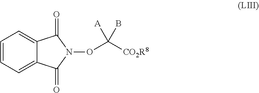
C1=CC=C2C(=C1)C(=O)N(OC([CO2R8])([A])B)C2=O
